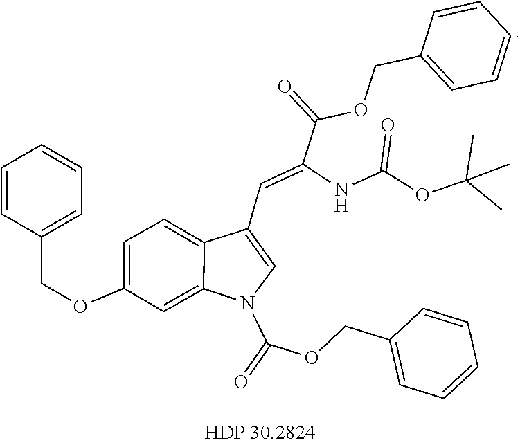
N1(C(OCC2=CC=CC=C2)=O)C=C(C=C(NC(OC(C)(C)C)=O)C(OCC2=CC=CC=C2)=O)C2=CC=C(OCC3=CC=CC=C3)C=C12
